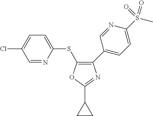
C1(C2=CC=C(S(C)(=O)=O)N=C2)=C(SC2=CC=C(Cl)C=N2)OC(C2CC2)=N1
